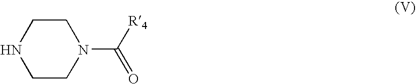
C1CNCCN1C([R4])=O
